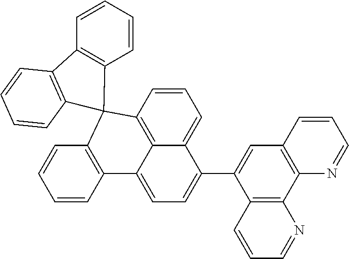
C1=CC2=C3C(=C1)C(C1=CC4=C(C5=C1C=CC=N5)N=CC=C4)=CC=C3C1=C(C=CC=C1)C21C2=C(C=CC=C2)C2=C1C=CC=C2
